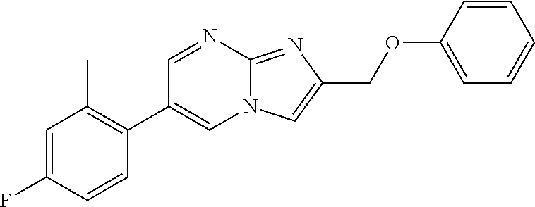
C1=NC2=NC(COC3=CC=CC=C3)=CN2C=C1C1=C(C)C=C(F)C=C1
